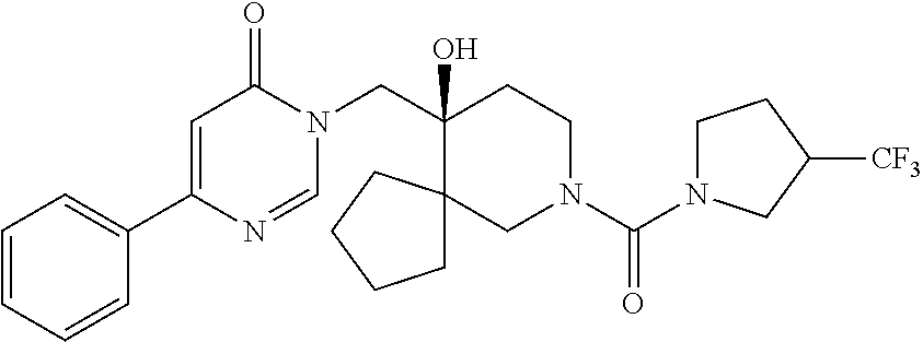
C1(C2=CC=CC=C2)=CC(=O)N(CC2(O)C3(CN(C(=O)N4CCC([CF3])C4)CC2)CCCC3)C=N1
